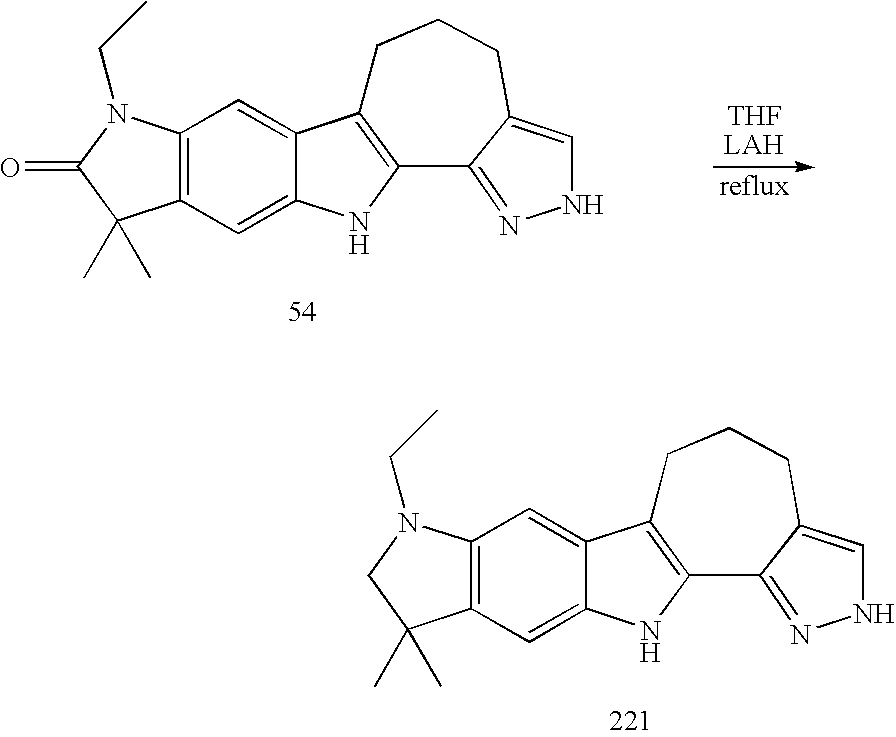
C12=C(N(CC)CC1(C)C)C=C1C(=C2)NC2=C1CCCC1=CNN=C21.C12=C(N(CC)C(=O)C1(C)C)C=C1C(=C2)NC2=C1CCCC1=CNN=C21
